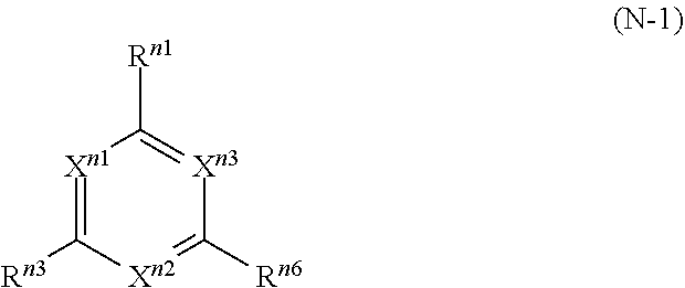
[Xn1]1=C([Rn3])[Xn2]=C([Rn6])[Xn3]=C1[Rn1]
